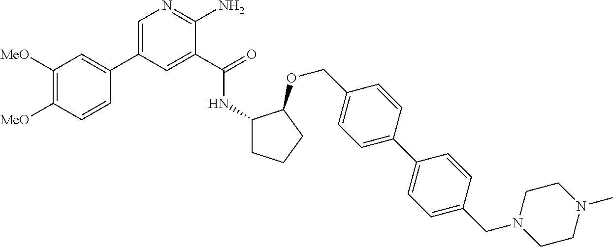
C1=C(C2=CC([MeO])=C([MeO])C=C2)C=C(C(=O)NC2CCCC2OCC2=CC=C(C3=CC=C(CN4CCN(C)CC4)C=C3)C=C2)C(N)=N1
